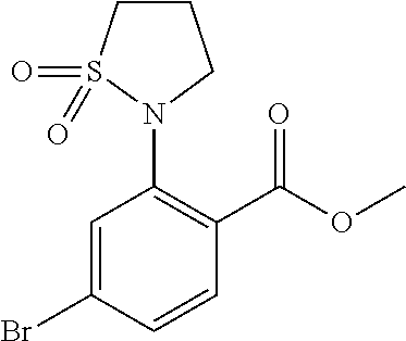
C1=C(Br)C=CC(C(OC)=O)=C1N1CCCS1(=O)=O
